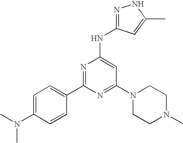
CN(C1=CC=C(C2=NC(NC3=NNC(C)=C3)=CC(N3CCN(C)CC3)=N2)C=C1)C
